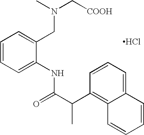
C1=CC=C2C(=C1C(C(=O)NC1=CC=CC=C1CN(C[COOH])C)C)C=CC=C2.Cl
